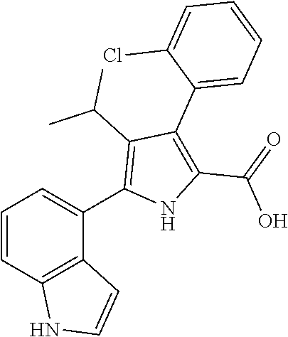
C1=CC2=C(C(C3=C(C(C)C)C(C4=CC=CC=C4Cl)=C(C(=O)O)N3)=C1)C=CN2
